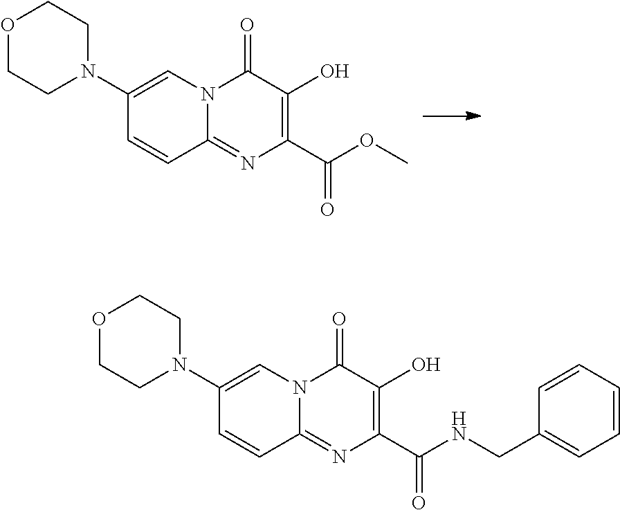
C12=NC(C(OC)=O)=C(O)C(=O)N1C=C(N1CCOCC1)C=C2.C12=NC(C(NCC3=CC=CC=C3)=O)=C(O)C(=O)N1C=C(N1CCOCC1)C=C2
